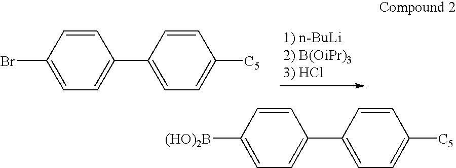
C1=CC(Br)=CC=C1C1=CC=C([C5])C=C1.C1=CC([(HO)2B])=CC=C1C1=CC=C([C5])C=C1
